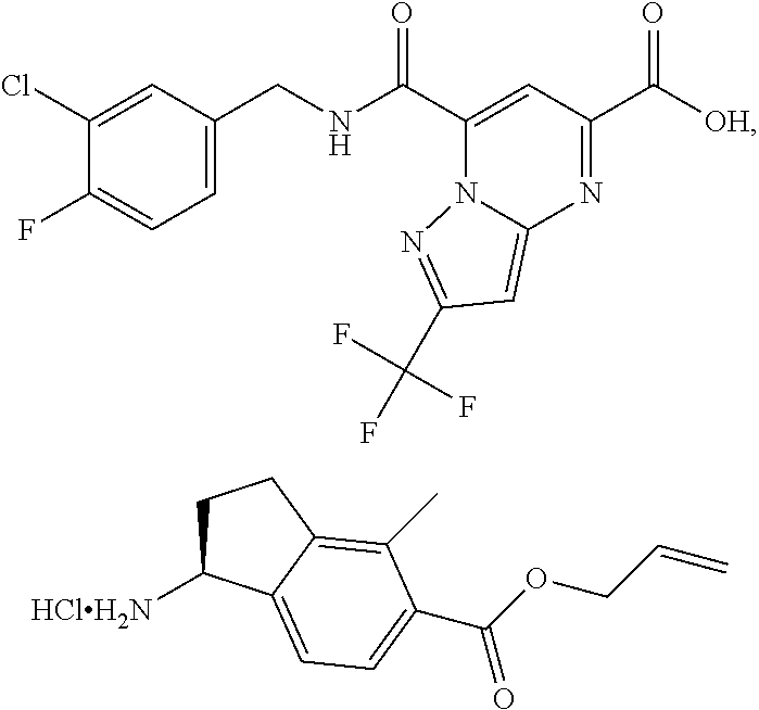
C1(Cl)=CC(CNC(C2=CC(C([OH])=O)=NC3=CC(C(F)(F)F)=NN23)=O)=CC=C1F.C1C([HClH2N])C2=CC=C(C(OCC=C)=O)C(C)=C2C1
